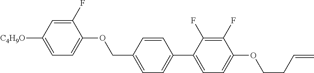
C1(F)=CC([C4H9O])=CC=C1OCC1=CC=C(C2=CC=C(OCCC=C)C(F)=C2F)C=C1
